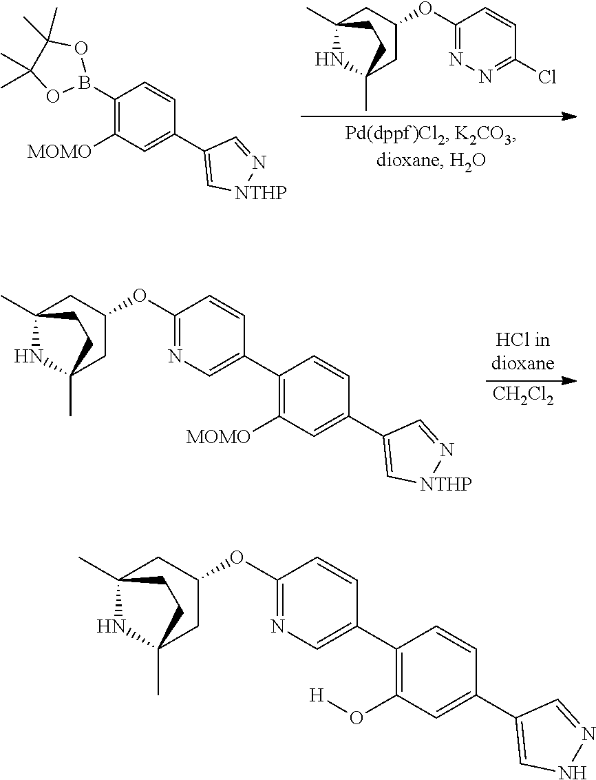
C12(C)NC(C)(CC(OC3=NN=C(Cl)C=C3)C1)CC2.C1(C2=C[NTHP]N=C2)=CC([MOMO])=C(B2OC(C)(C)C(C)(C)O2)C=C1.[CH2Cl2].C1(C2=C[NTHP]N=C2)=CC([MOMO])=C(C2=CN=C(OC3CC4(C)NC(C)(C3)CC4)C=C2)C=C1.C1(C2=CNN=C2)=CC(O[H])=C(C2=CN=C(OC3CC4(C)NC(C)(C3)CC4)C=C2)C=C1
